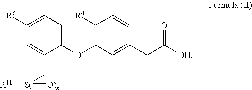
C1(OC2=C([R4])C=CC(CC(=O)[OH])=C2)=CC=C([R6])C=C1C[S(](=[O)x])[R11]
